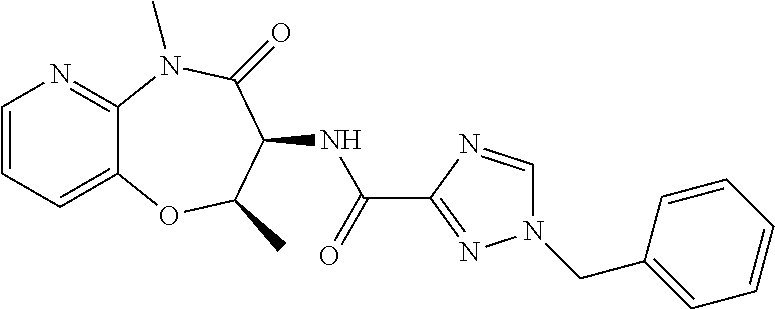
C1=CC=C2C(=N1)N(C)C(=O)C(NC(C1=NN(CC3=CC=CC=C3)C=N1)=O)C(C)O2
